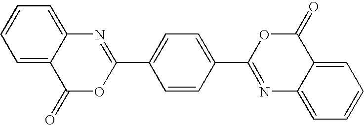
C1=C2C(=CC=C1)N=C(C1=CC=C(C3=NC4=CC=CC=C4C(=O)O3)C=C1)OC2=O
